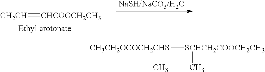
[CH2CH]=[CHCOOCH2CH3].[CH3CH2OCOCH2CHS]([SCHCH2COOCH2CH3]C)C
